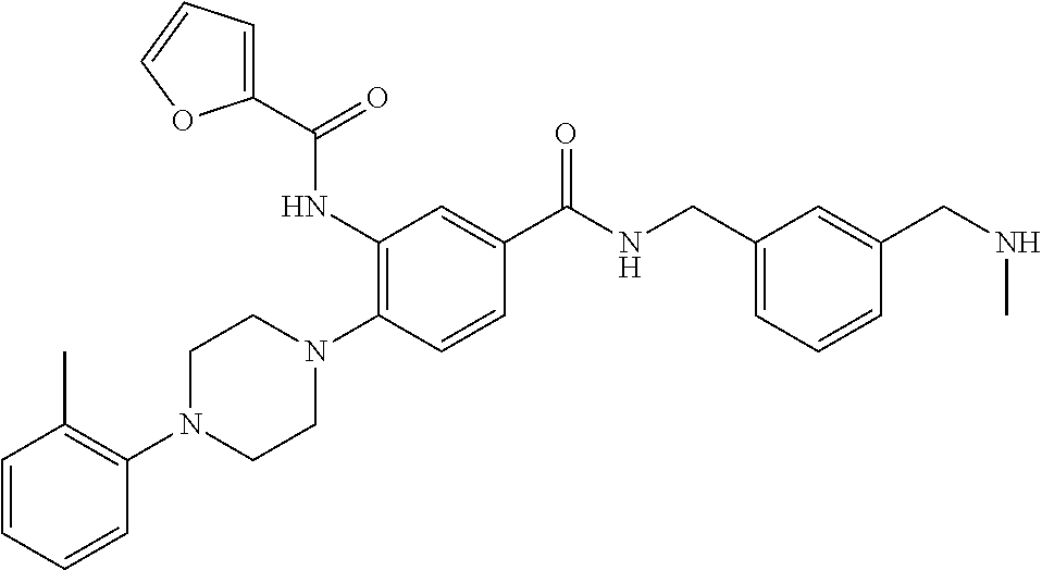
C1=CC=CC(N2CCN(C3=C(NC(C4=CC=CO4)=O)C=C(C(NCC4=CC=CC(CNC)=C4)=O)C=C3)CC2)=C1C
